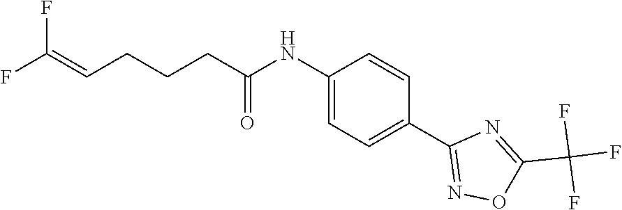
C1(NC(CCCC=C(F)F)=O)=CC=C(C2=NOC(C(F)(F)F)=N2)C=C1
